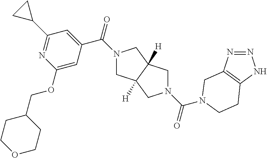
N1(C(C2=CC(C3CC3)=NC(OCC3CCOCC3)=C2)=O)CC2([H])C([H])(C1)CN(C(=O)N1CC3=C(NN=N3)CC1)C2
